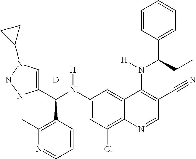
C1(N(C(C2=CN(C3CC3)NN2)(C2=C(C)N=CC=C2)[D])[H])=CC(Cl)=C2C(=C1)C(N(C(C1=CC=CC=C1)CC)[H])=C(C#N)C=N2
